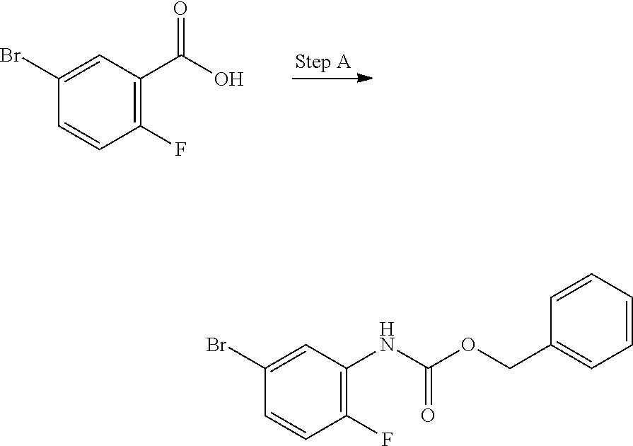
C1(F)=C(C(O)=O)C=C(Br)C=C1.C1(F)=C(NC(OCC2=CC=CC=C2)=O)C=C(Br)C=C1
